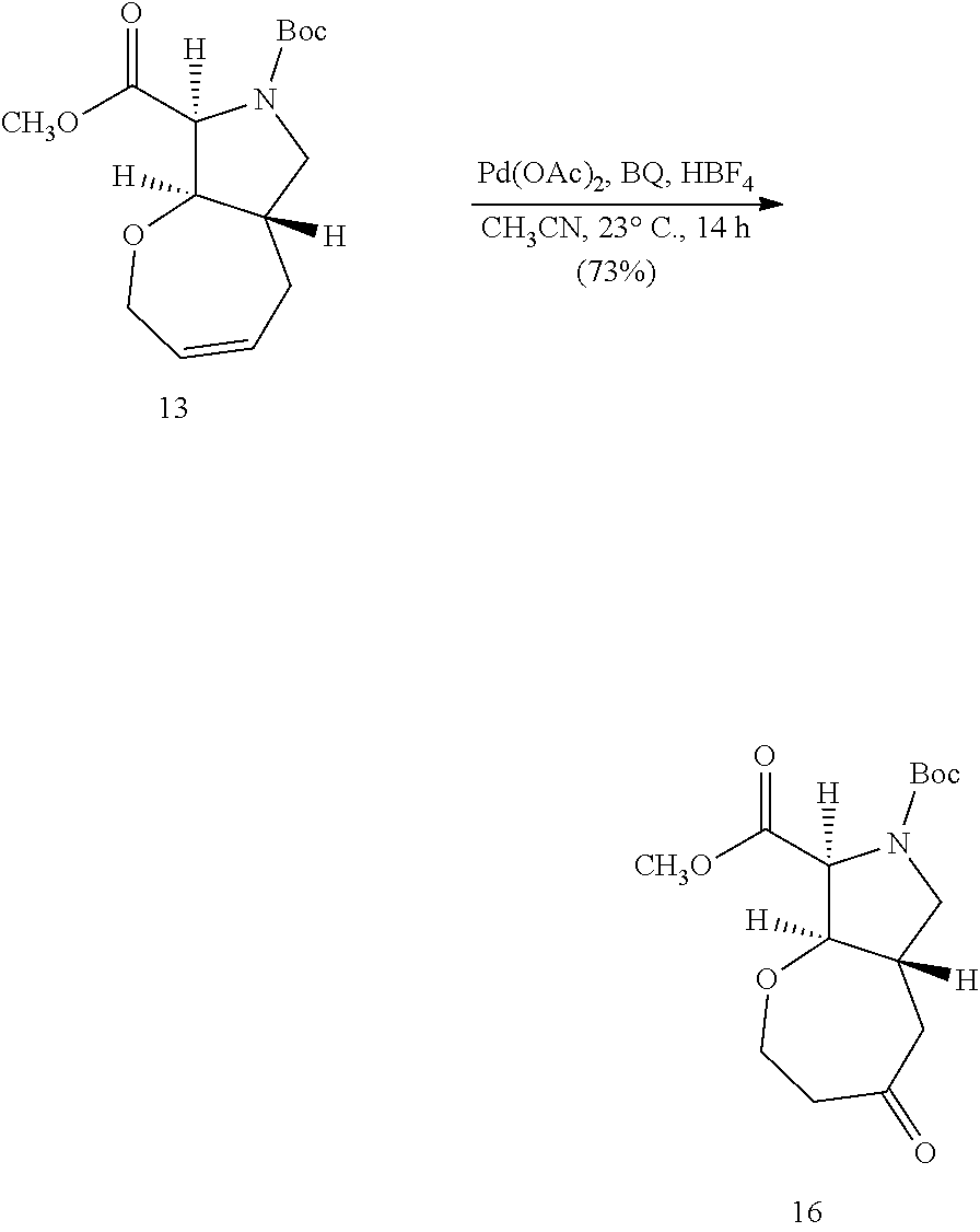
[CH3O]C(=O)C1([H])C2([H])C([H])(CN1[Boc])CC(=O)CCO2.[CH3O]C(=O)C1([H])C2([H])C([H])(CN1[Boc])CC=CCO2
